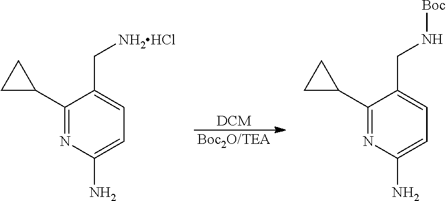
[DCM].[Boc2O/TEA].C1(C2CC2)=NC(N)=CC=C1C[NH2HCl].C1(C2CC2)=NC(N)=CC=C1CN[Boc]
